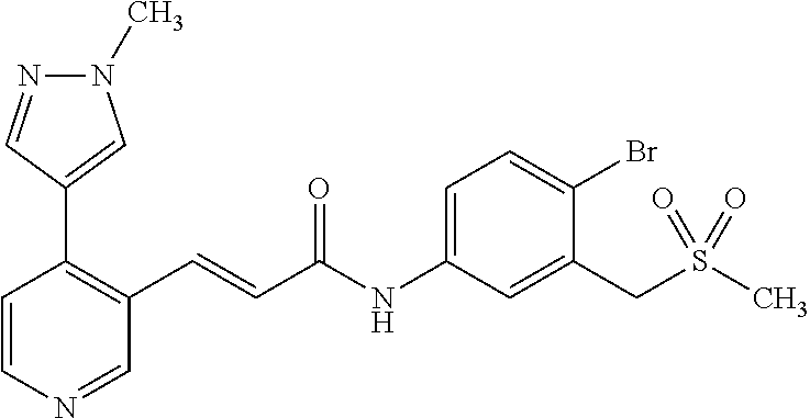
N1(C)N=CC(C2=C(C=CC(NC3=CC=C(Br)C(CS(C)(=O)=O)=C3)=O)C=NC=C2)=C1
